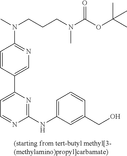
C1(NC2=CC=CC(CO)=C2)=NC(C2=CN=C(N(C)CCCN(C(OC(C)(C)C)=O)C)C=C2)=CC=N1
